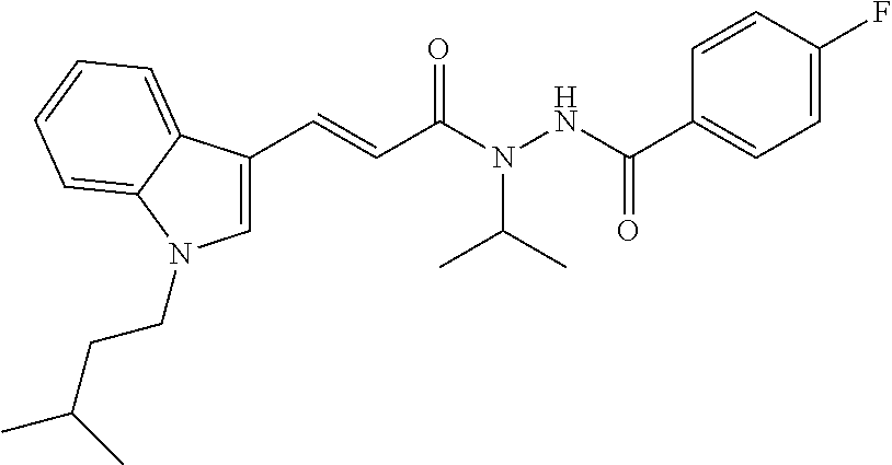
C1=C(F)C=CC(C(NN(C(C=CC2=CN(CCC(C)C)C3=CC=CC=C23)=O)C(C)C)=O)=C1
